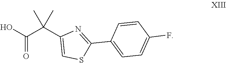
C(C(C1=CSC(C2=CC=C(F)C=C2)=N1)(C)C)(O)=O
